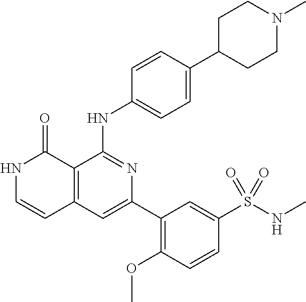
C1=CC(NC2=NC(C3=C(OC)C=CC(S(NC)(=O)=O)=C3)=CC3=C2C(=O)NC=C3)=CC=C1C1CCN(C)CC1
